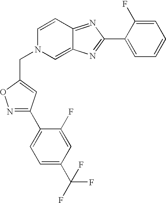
N1=C(C2=CC=C(C(F)(F)F)C=C2F)C=C(CN2C=C3C(=NC(C4=CC=CC=C4F)=N3)C=C2)O1
